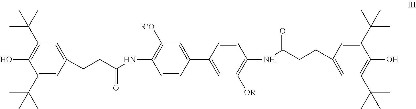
C1(C(C)(C)C)=C(O)C(C(C)(C)C)=CC(CCC(NC2=C([RO])C=C(C3=CC([OR])=C(NC(CCC4=CC(C(C)(C)C)=C(O)C(C(C)(C)C)=C4)=O)C=C3)C=C2)=O)=C1
